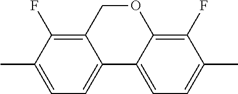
C1=C(C)C(F)=C2C(=C1)C1=CC=C(C)C(F)=C1OC2
